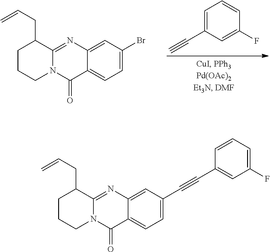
C1=C(C#C)C=C(F)C=C1.C1CCN2C(=NC3=CC(Br)=CC=C3C2=O)C1CC=C.C1CCN2C(=NC3=CC(C#CC4=CC(F)=CC=C4)=CC=C3C2=O)C1CC=C
